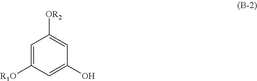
C1=C([R1O])C=C(O)C=C1[OR2]
